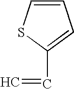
C1=CSC(C=C)=C1
